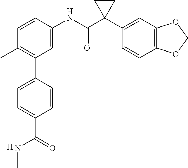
C1=C(NC(C2(C3=CC4=C(C=C3)OCO4)CC2)=O)C=CC(C)=C1C1=CC=C(C(=O)NC)C=C1.[H]
